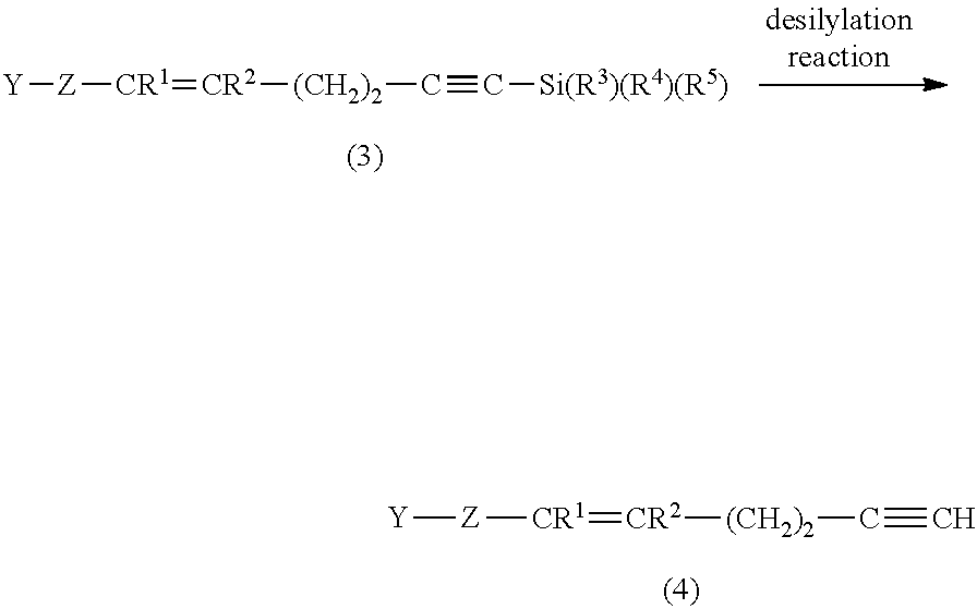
[Y][Z][CR1]=[CR2][(CH2)2]C#C[Si(R3)(R4)(R5)].[Y][Z][CR1]=[CR2][(CH2)2]C#C
